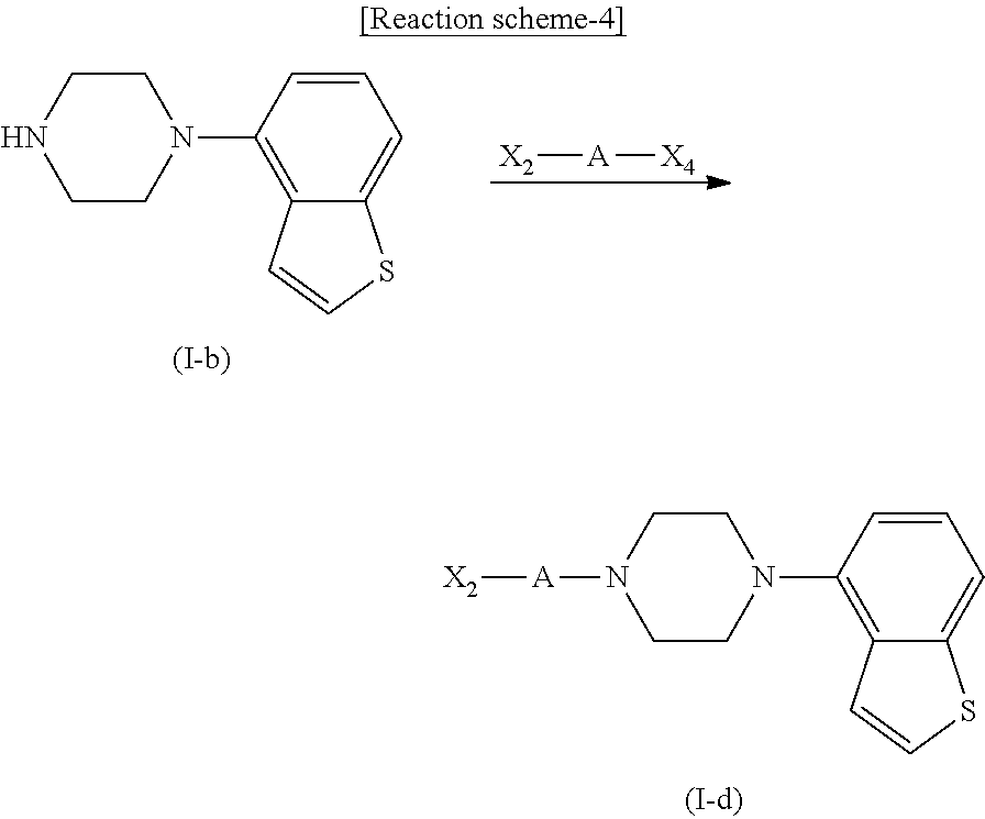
C1CN(C2=C3C(=CC=C2)SC=C3)CCN1.[X2][A][X4].C1CN(C2=C3C(=CC=C2)SC=C3)CCN1[A][X2]
